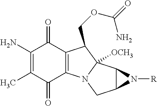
C1(N)=C(C)C(=O)C2=C(C1=O)C(COC(=O)N)C1([OCH3])N2CC2C1N2[R]
